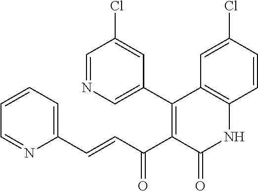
C1=NC=C(C2=C(C(C=CC3=CC=CC=N3)=O)C(=O)NC3=C2C=C(Cl)C=C3)C=C1Cl
